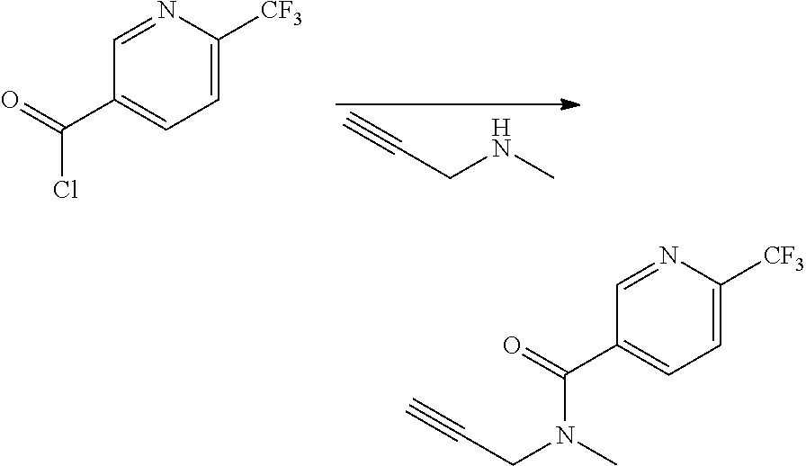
C(CNC)#C.N1=CC(C(=O)Cl)=CC=C1[CF3].C(CN(C)C(C1=CC=C([CF3])N=C1)=O)#C
